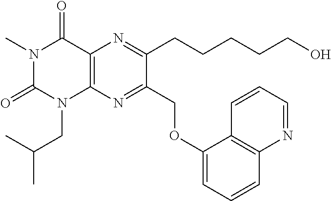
N1(C)C(=O)N(CC(C)C)C2=C(C1=O)N=C(CCCCCO)C(COC1=CC=CC3=C1C=CC=N3)=N2
